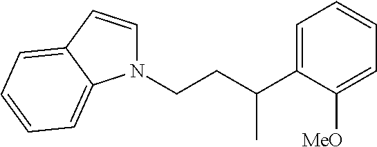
N1(CCC(C2=CC=CC=C2[MeO])C)C=CC2=CC=CC=C12
